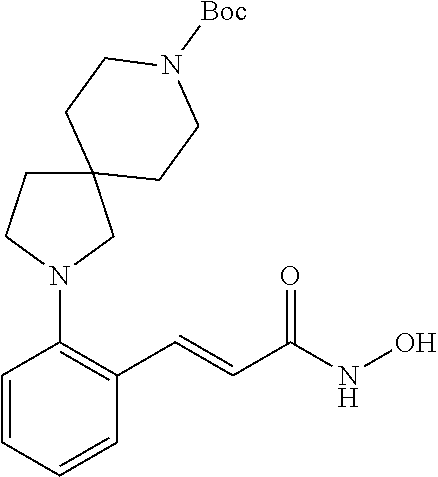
C1=CC=CC(C=CC(NO)=O)=C1N1CC2(CC1)CCN([Boc])CC2
